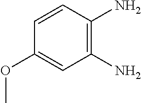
C1(N)=C(N)C=CC(OC)=C1
